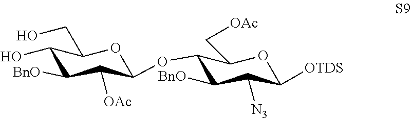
C1(OC2C([OAc])C([BnO])C(O)C(CO)O2)C([BnO])C([N3])C([OTDS])OC1C[OAc]
